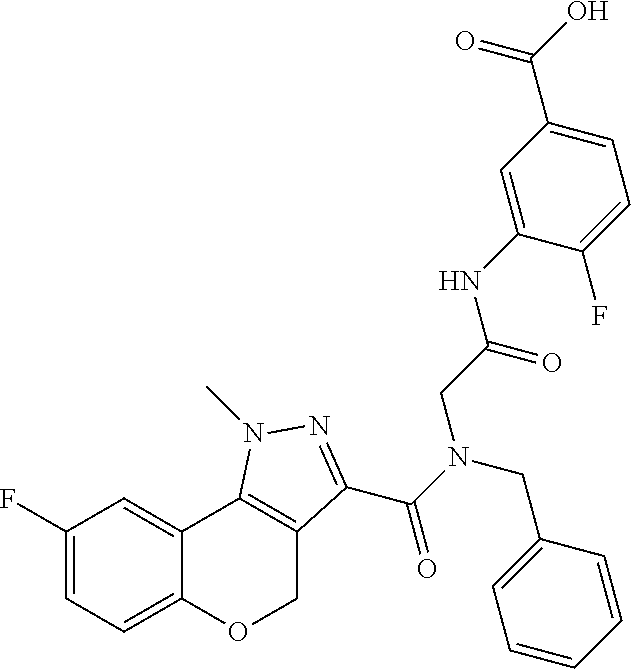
C1(F)=CC=C2C(=C1)C1=C(CO2)C(C(N(CC2=CC=CC=C2)CC(=O)NC2=CC(C(O)=O)=CC=C2F)=O)=NN1C
